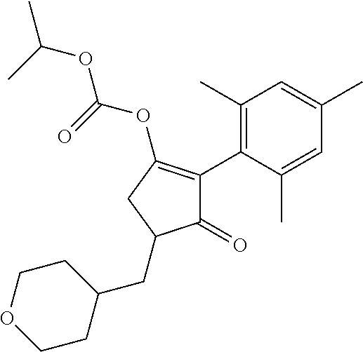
C1(=O)C(C2=C(C)C=C(C)C=C2C)=C(OC(=O)OC(C)C)CC1CC1CCOCC1
